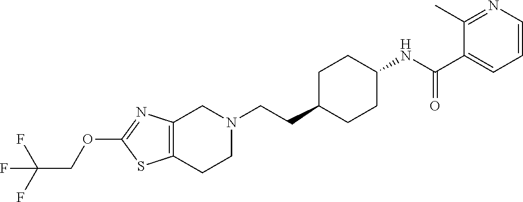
C12=C(CCN(CCC3CCC(NC(C4=CC=CN=C4C)=O)CC3)C1)SC(OCC(F)(F)F)=N2
